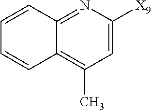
C1=C([X9])N=C2C(=C1C)C=CC=C2
